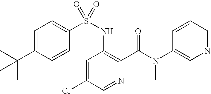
C1=C(C(C)(C)C)C=CC(S(NC2=C(C(N(C)C3=CN=CC=C3)=O)N=CC(Cl)=C2)(=O)=O)=C1
